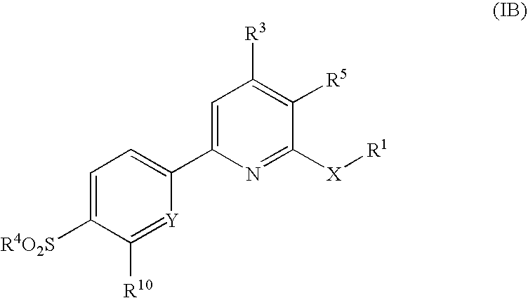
C1([R4O2S])=CC=C(C2=CC([R3])=C([R5])C([X][R1])=N2)[Y]=C1[R10]
